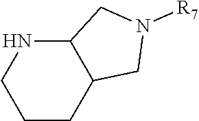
C12NCCCC1CN([R7])C2
